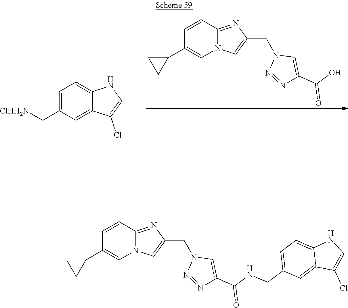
N12C(=NC(CN3N=NC(C(=O)O)=C3)=C1)C=CC(C1CC1)=C2.C1=C(C[ClHH2N])C=C2C(=C1)NC=C2Cl.N12C(=NC(CN3N=NC(C(=O)NCC4=CC=C5C(=C4)C(Cl)=CN5)=C3)=C1)C=CC(C1CC1)=C2
